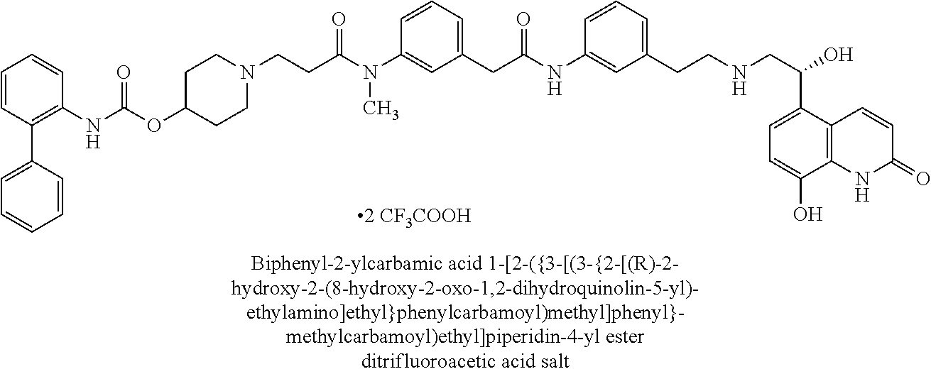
N(C)(C1=CC(CC(=O)NC2=CC(CCNCC(C3=CC=C(O)C4=C3C=CC(=O)N4)O)=CC=C2)=CC=C1)C(CCN1CCC(OC(NC2=C(C3=CC=CC=C3)C=CC=C2)=O)CC1)=O
